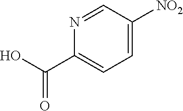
C1=C([NO2])C=NC(C(O)=O)=C1
